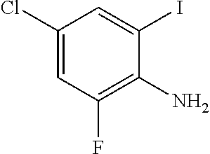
C1(Cl)=CC(F)=C(N)C(I)=C1
